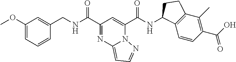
N(C(C1=NC2=CC=NN2C(C(NC2C3=C(C(C)=C(C(O)=O)C=C3)CC2)=O)=C1)=O)CC1=CC(OC)=CC=C1
